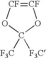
[CF]1=[CF]OC([F3C])([F3C])O1
